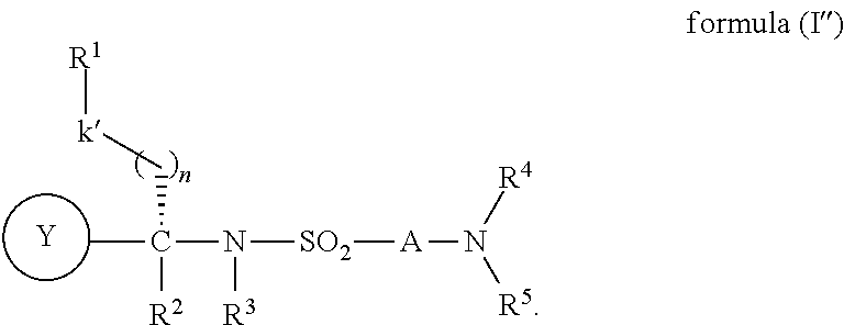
[Y].CC(N([SO2][A]N([R4])[R5])[R3])(C[k][R1])[R2]
